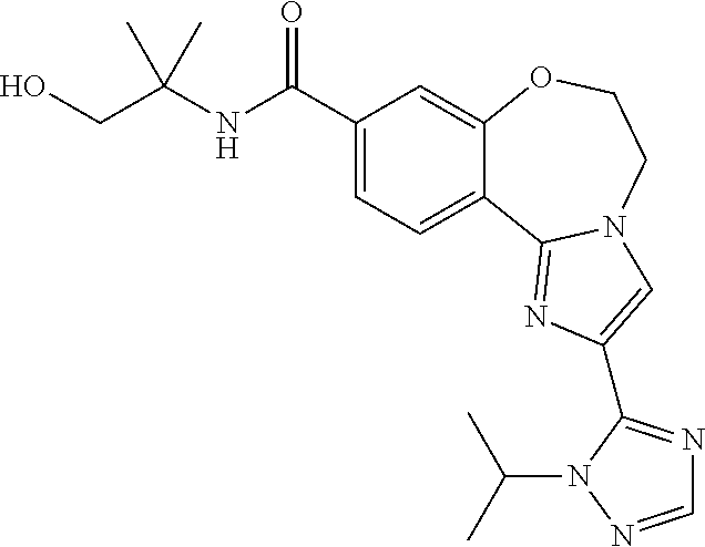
C1(C(NC(CO)(C)C)=O)=CC=C2C(=C1)OCCN1C2=NC(C2=NC=NN2C(C)C)=C1
